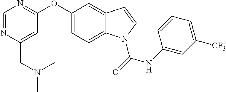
C(C1=CC(OC2=CC=C3C(=C2)C=CN3C(NC2=CC([CF3])=CC=C2)=O)=NC=N1)N(C)C
